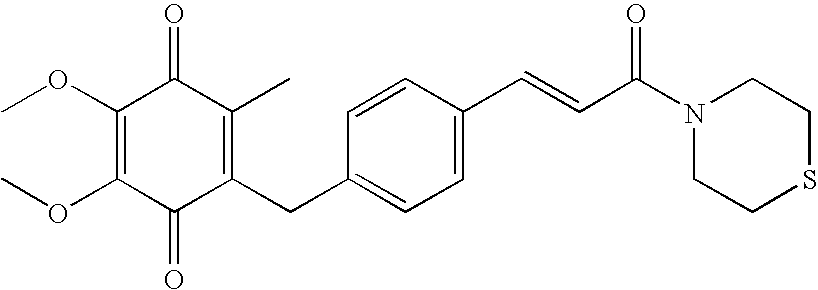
C1(=O)C(CC2=CC=C(C=CC(N3CCSCC3)=O)C=C2)=C(C)C(=O)C(OC)=C1OC
